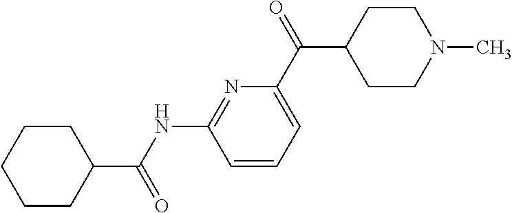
C1(C(NC2=NC(C(C3CCN(C)CC3)=O)=CC=C2)=O)CCCCC1
